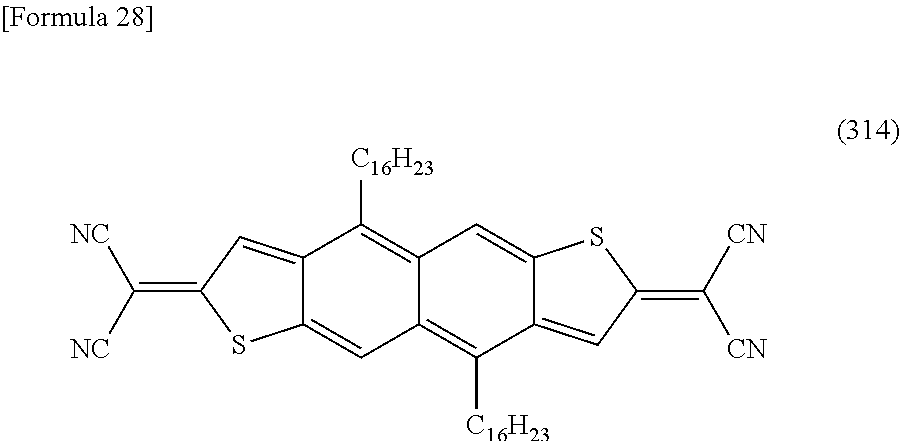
C12=CC(=C([NC])[NC])SC1=CC1=C([C16H23])C3=CC(=C([CN])[CN])SC3=CC1=C2[C16H23]
